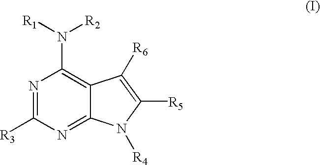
N1=C([R3])N=C2C(=C1N([R1])[R2])C([R6])=C([R5])N2[R4]
